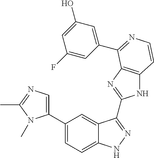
C1(C2=CN=C(C)N2C)=CC=C2C(=C1)C(C1=NC3=C(N1)C=CN=C3C1=CC(O)=CC(F)=C1)=NN2
